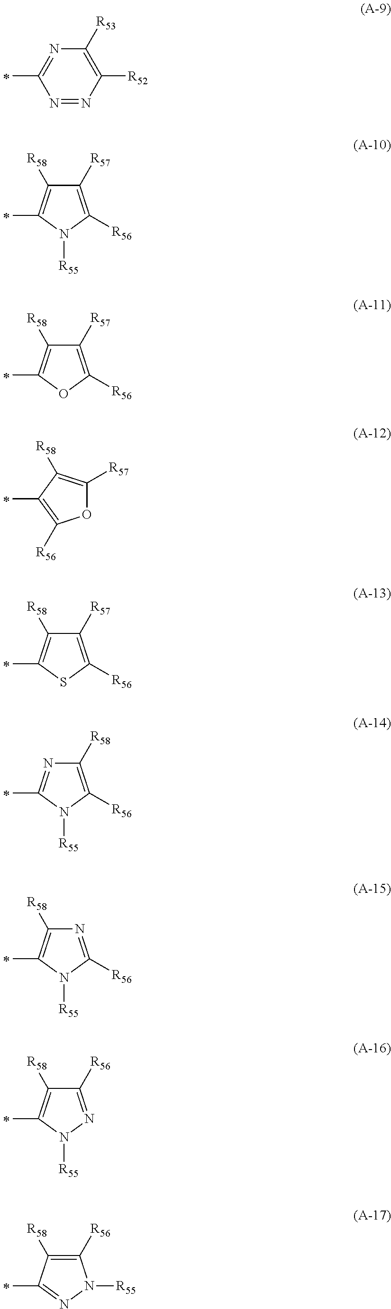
N1=NC([R52])=C([R53])N=C1C.C1([R57])=C([R56])N([R55])C(C)=C1[R58].C1([R57])=C([R56])OC(C)=C1[R58].O1C([R57])=C([R58])C(C)=C1[R56].C1([R57])=C([R56])SC(C)=C1[R58].C1([R58])=C([R56])N([R55])C(C)=N1.N1=C([R56])N([R55])C(C)=C1[R58].C1([R56])=NN([R55])C(C)=C1[R58].C1([R56])=C([R58])C(C)=NN1[R55]
